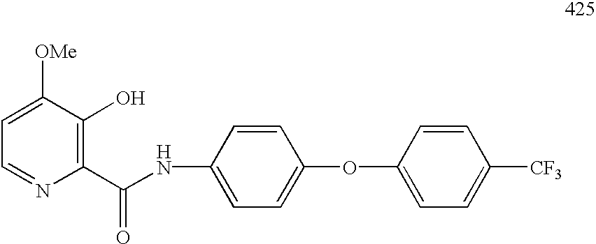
C1(C(NC2=CC=C(OC3=CC=C([CF3])C=C3)C=C2)=O)=C(O)C([OMe])=CC=N1
